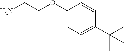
NCCOC1=CC=C(C(C)(C)C)C=C1
